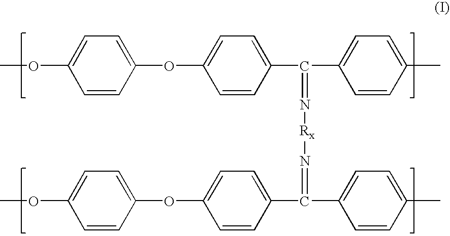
COC1=CC=C(OC2=CC=C(C(C3=CC=C(C)C=C3)=N[Rx]N=C(C3=CC=C(C)C=C3)C3=CC=C(OC4=CC=C(OC)C=C4)C=C3)C=C2)C=C1
